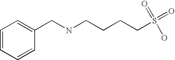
C1=CC=CC(CNCCCCS(=O)(O)=O)=C1
